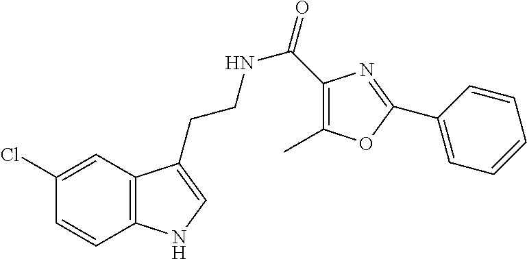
N(CCC1=CNC2=C1C=C(Cl)C=C2)C(=O)C1=C(C)OC(C2=CC=CC=C2)=N1
